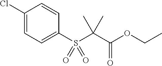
C1(S(C(C(OCC)=O)(C)C)(=O)=O)=CC=C(Cl)C=C1
